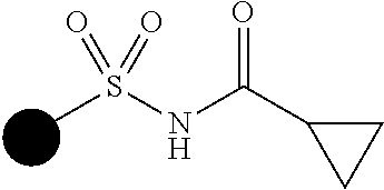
N(C(C1CC1)=O)S(C)(=O)=O
